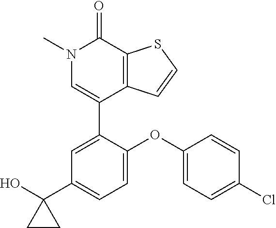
S1C=CC2=C1C(=O)N(C)C=C2C1=CC(C2(O)CC2)=CC=C1OC1=CC=C(Cl)C=C1
